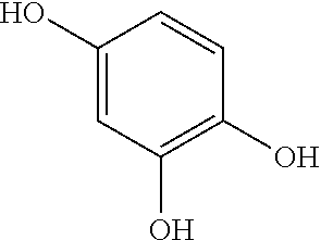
C1(O)=CC(O)=C(O)C=C1
